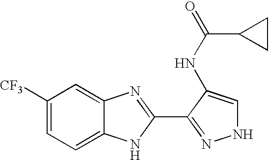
C1([CF3])=CC=C2C(=C1)N=C(C1=NNC=C1NC(=O)C1CC1)N2
